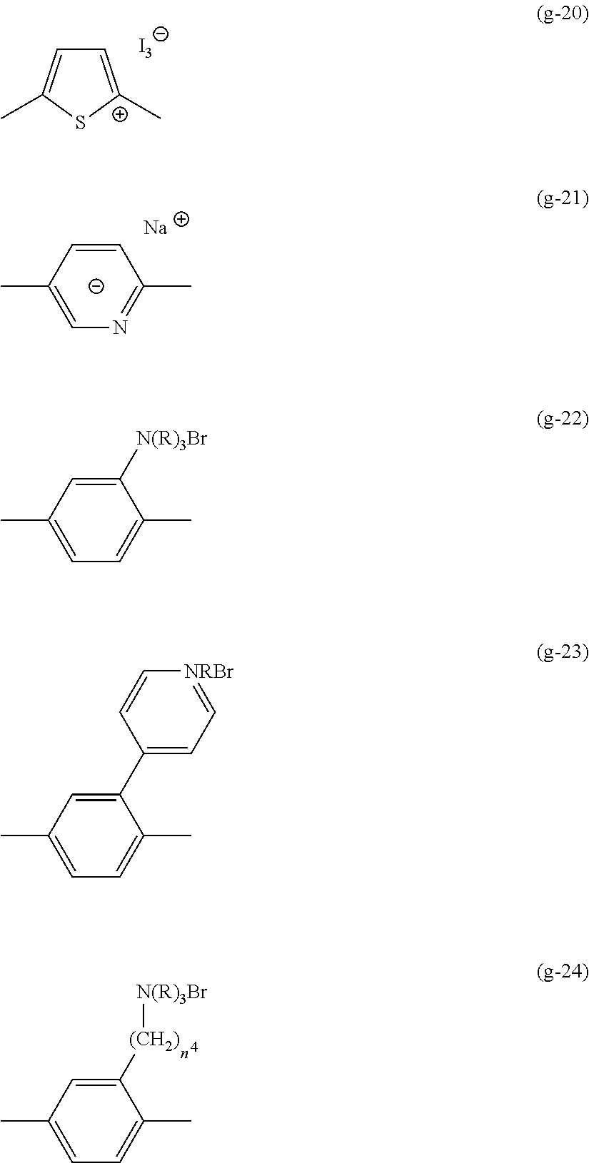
C1=[C+](C)SC(C)=C1.[I3].[(CH2)](C1=CC(C)=CC=C1C)[N(R)3Br].C1=C(C)C=CC(C)=N1.[Na].C1=C(C)C=C([N(R)3Br])C(C)=C1.C1=C(C)C=C(C2=CC=[NRBr]C=C2)C(C)=C1
